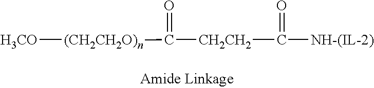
[H3CO][(CH2CH2O)n]C(=O)[CH2CH2]C(=O)[NH-(IL-2)]
